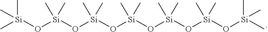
C[Si](C)(C)O[Si](C)(C)O[Si](C)(C)O[Si](C)(C)O[Si](C)(C)O[Si](C)(C)O[Si](C)(C)C
